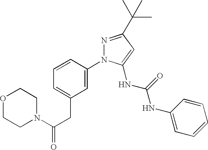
C1N(C(CC2=CC=CC(N3N=C(C(C)(C)C)C=C3NC(=O)NC3=CC=CC=C3)=C2)=O)CCOC1
